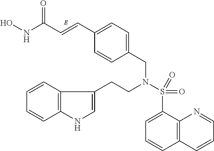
C1(CN(S(C2=CC=CC3=C2N=CC=C3)(=O)=O)CCC2=CNC3=C2C=CC=C3)=CC=C(C=CC(NO)=O)C=C1
